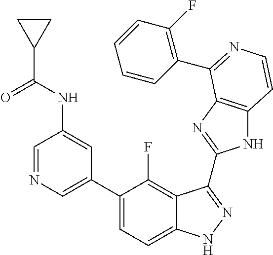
C1=C(C2=CC=C3C(=C2F)C(C2=NC4=C(N2)C=CN=C4C2=C(F)C=CC=C2)=NN3)C=C(NC(=O)C2CC2)C=N1
